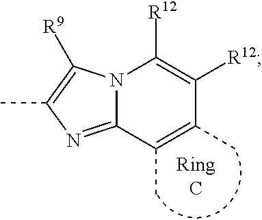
N12C(=NC(C)=C1[R9])C(C)=C(C)C([R12])=C2[R12]
